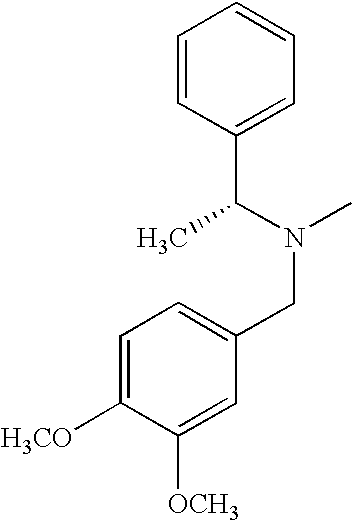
C1=CC(C(N(CC2=CC=C([H3CO])C([OCH3])=C2)C)C)=CC=C1
